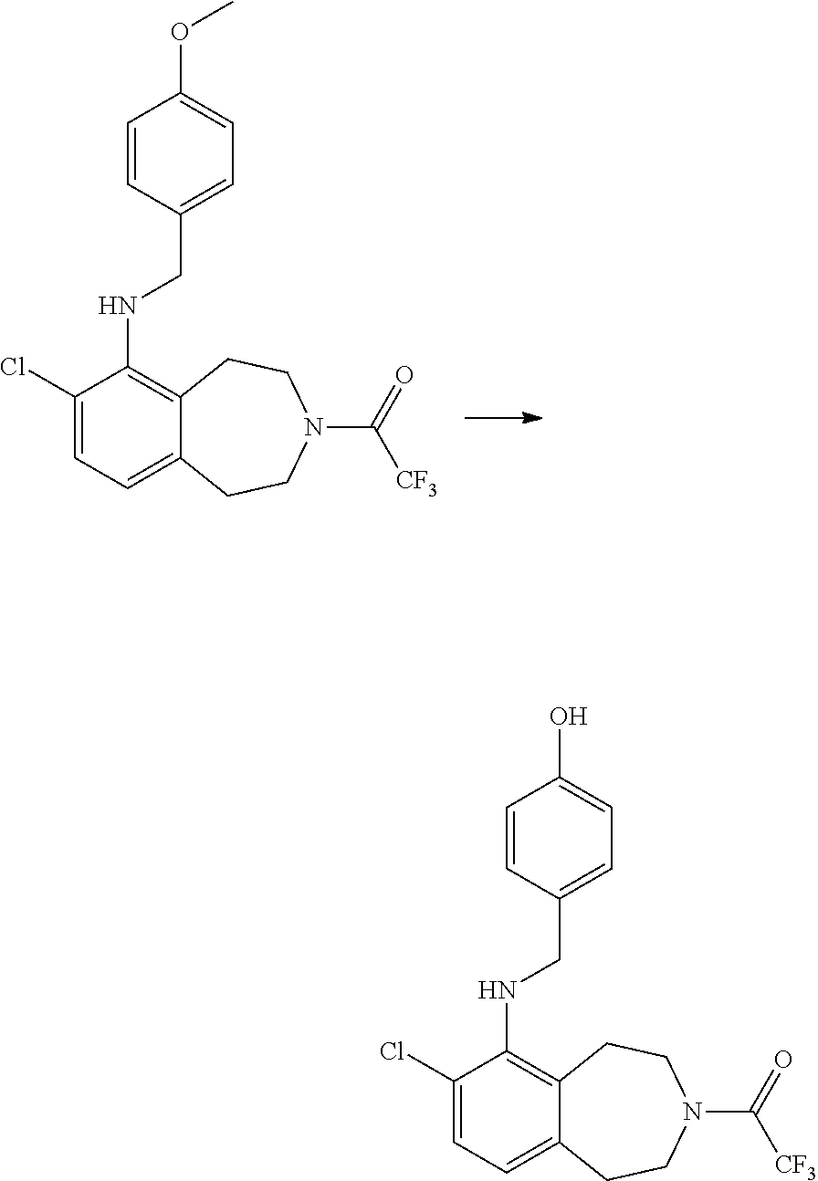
C1(Cl)=CC=C2C(=C1NCC1=CC=C(OC)C=C1)CCN(C(=O)[CF3])CC2.C1(Cl)=CC=C2C(=C1NCC1=CC=C(O)C=C1)CCN(C(=O)[CF3])CC2
